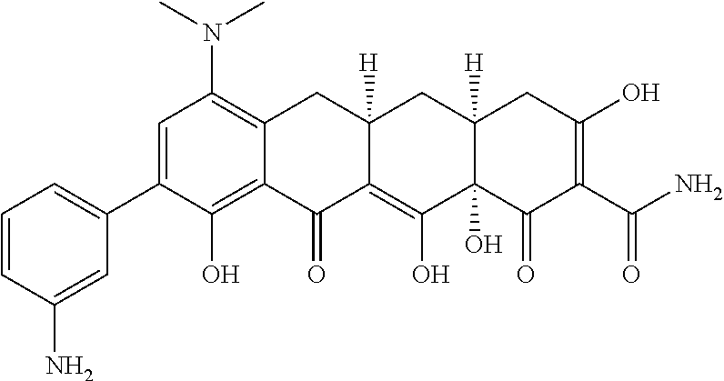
C1=C(C2=CC=CC(N)=C2)C(O)=C2C(=C1N(C)C)CC1([H])C(=C(O)C3(O)C([H])(C1)CC(O)=C(C(N)=O)C3=O)C2=O
